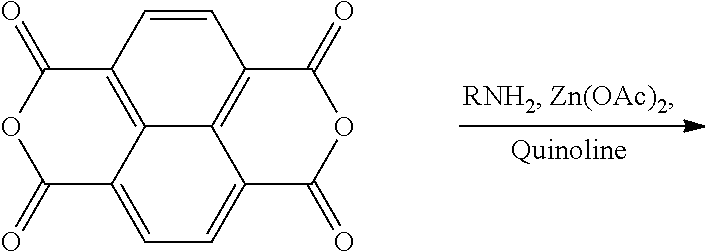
C12=C3C=CC4=C1C(=CC=C2C(=O)OC3=O)C(=O)OC4=O
